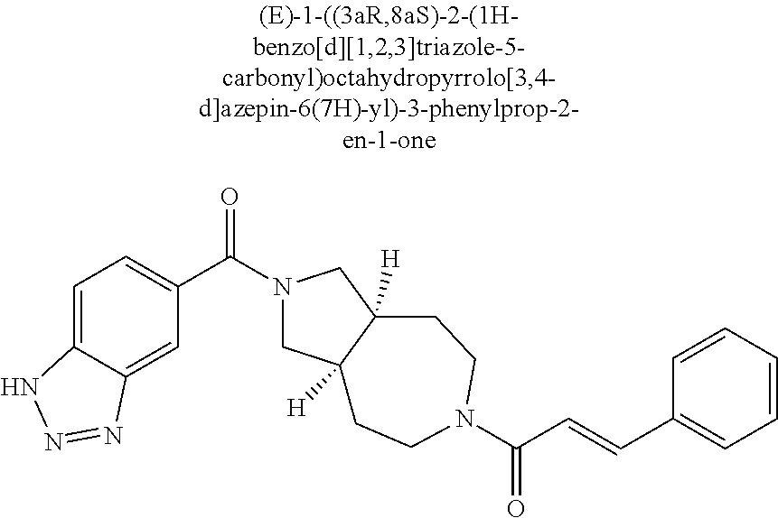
C1=C2C(=CC(C(N3CC4([H])C([H])(C3)CCN(C(C=CC3=CC=CC=C3)=O)CC4)=O)=C1)N=NN2
